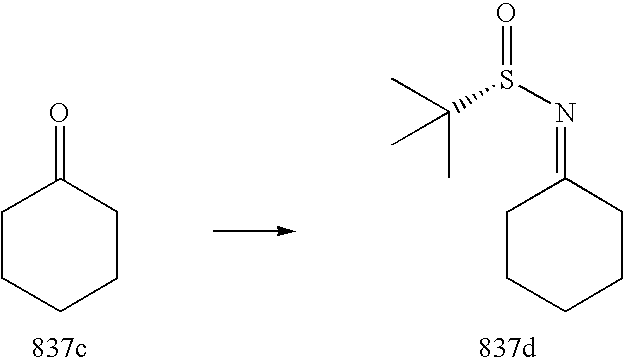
C1CCCCC1=O.C1CCCCC1=NS(C(C)(C)C)=O
